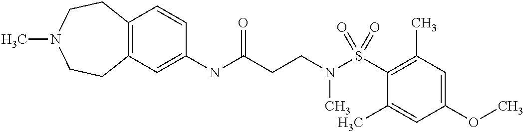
C1(NC(CCN(S(C2=C(C)C=C(OC)C=C2C)(=O)=O)C)=O)=CC2=C(C=C1)CCN(C)CC2
